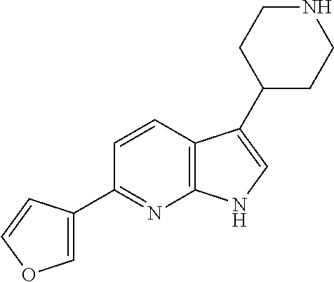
C12=C(C=CC(C3=COC=C3)=N1)C(C1CCNCC1)=CN2
